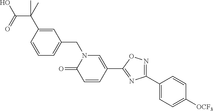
C1=C(C(C(=O)O)(C)C)C=CC=C1CN1C(=O)C=CC(C2=NC(C3=CC=C([OCF3])C=C3)=NO2)=C1
